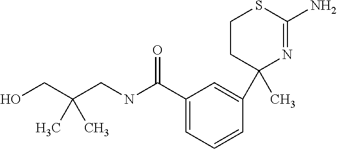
C1CC(C2=CC(C(NCC(CO)(C)C)=O)=CC=C2)(C)N=C(N)S1
